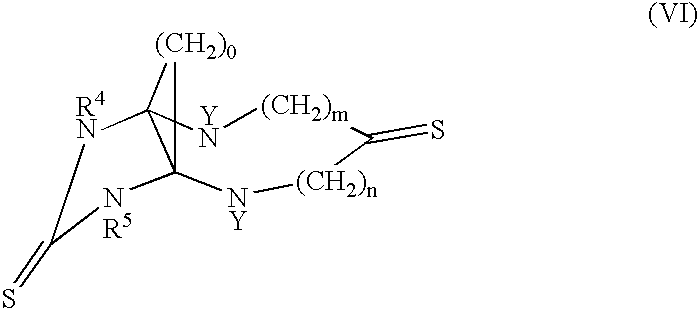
C123[NY][(CH2)n]C(=S)[(CH2)m][YN]C1([(CH2)0]2)[R4N]C(=S)[NR5]3
